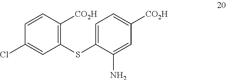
C1=CC([CO2H])=C(SC2=CC=C([CO2H])C=C2N)C=C1Cl
